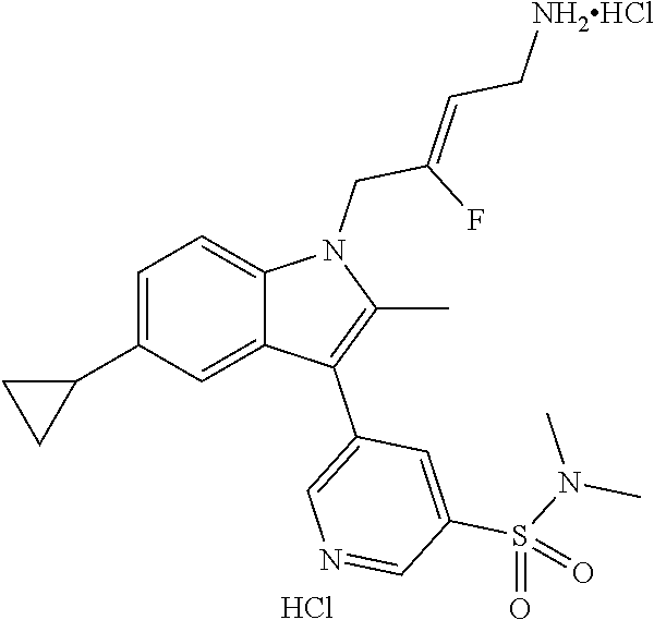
C1=C(C2CC2)C=C2C(=C1)N(CC(F)=CC[NH2HCl])C(C)=C2C1=CN=CC(S(N(C)C)(=O)=O)=C1.Cl
